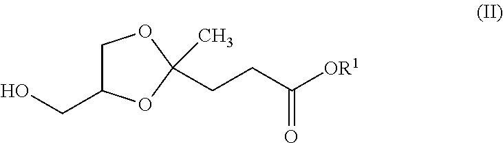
C1C(CO)OC(CCC([OR1])=O)(C)O1
